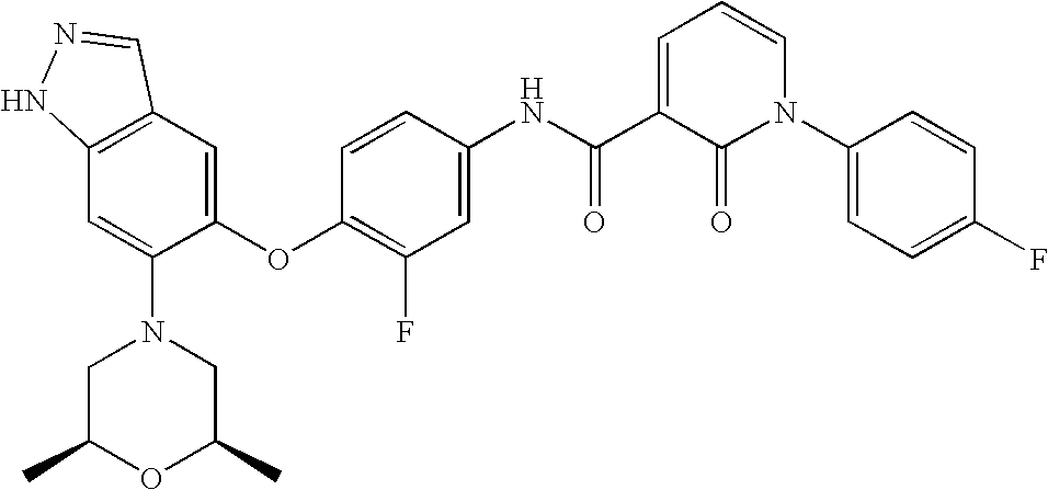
C12=C(C=C(OC3=C(F)C=C(NC(=O)C4=CC=CN(C5=CC=C(F)C=C5)C4=O)C=C3)C(N3CC(C)OC(C)C3)=C1)C=NN2
